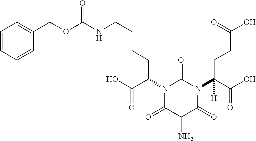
C(N1C(=O)N(C(C(O)=O)(CCC(O)=O)[H])C(=O)C(N)C1=O)(C(O)=O)CCCCNC(=O)OCC1=CC=CC=C1
